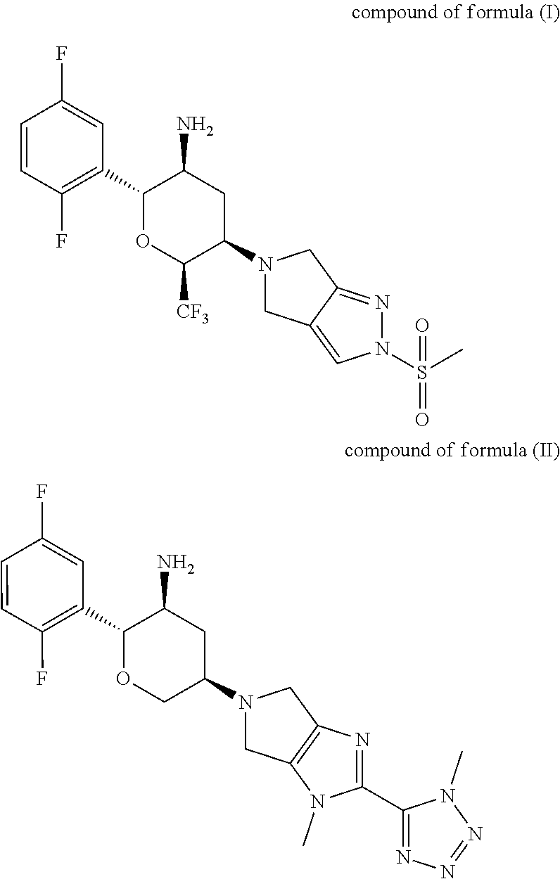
C1=CC(F)=C(C2OC([CF3])C(N3CC4=CN(S(=O)(C)=O)N=C4C3)CC2N)C=C1F.C1=CC(F)=C(C2OCC(N3CC4=C(C3)N=C(C3=NN=NN3C)N4C)CC2N)C=C1F
